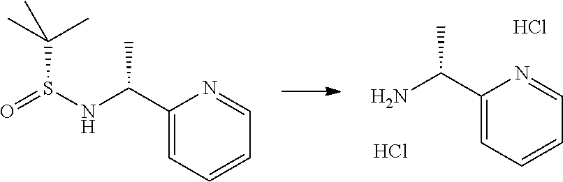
C1(C(C)N)=CC=CC=N1.Cl.Cl.C1(C(C)NS(=O)C(C)(C)C)=CC=CC=N1
